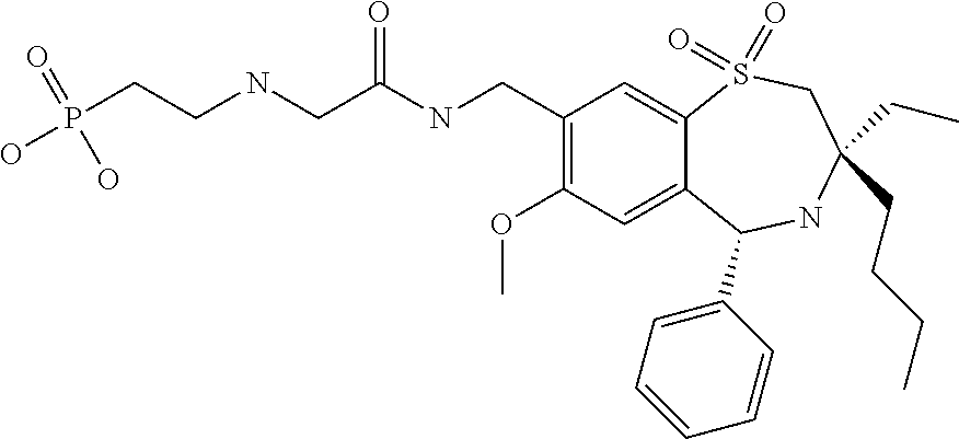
C1(CNC(=O)CNCCP(=O)(O)O)=C(OC)C=C2C(=C1)S(=O)(=O)CC(CC)(CCCC)NC2C1=CC=CC=C1
